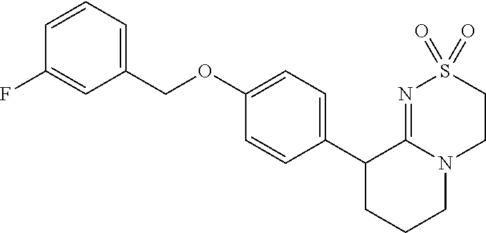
C1(OCC2=CC=CC(F)=C2)=CC=C(C2CCCN3C2=NS(=O)(=O)CC3)C=C1
